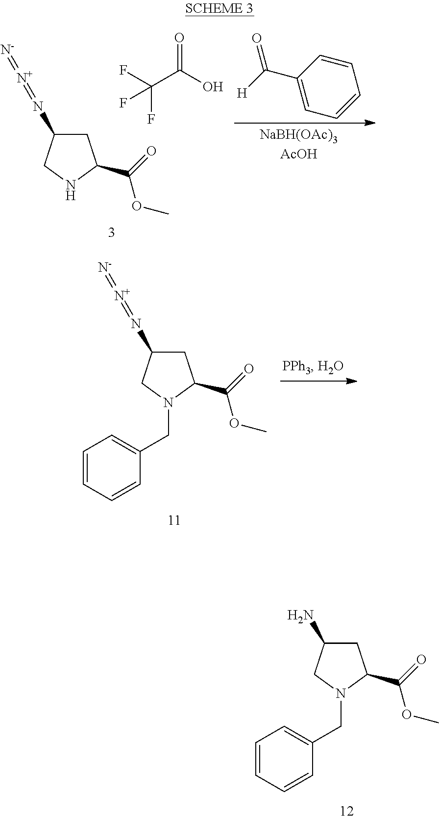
C(C(F)(F)F)(O)=O.C1C(N=[N+]=[N-])CNC1C(=O)OC.[H]C(C1=CC=CC=C1)=O.C1C(N=[N+]=[N-])CN(CC2=CC=CC=C2)C1C(=O)OC.C1C(N)CN(CC2=CC=CC=C2)C1C(=O)OC
